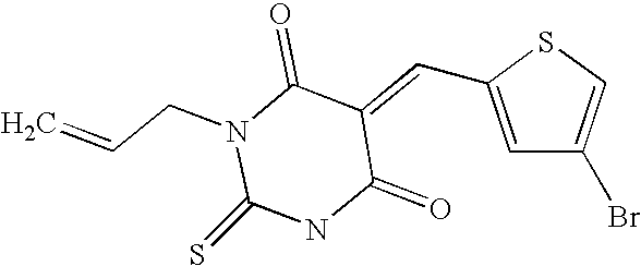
C(=C1C(=O)N(CC=C)C(=S)NC1=O)C1=CC(Br)=CS1
